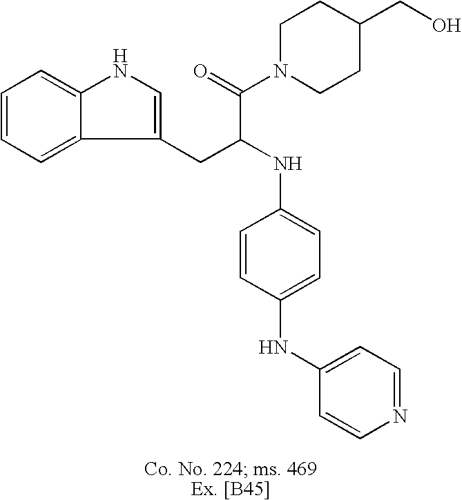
C1=CC=C2C(=C1)NC=C2CC(NC1=CC=C(NC2=CC=NC=C2)C=C1)C(=O)N1CCC(CO)CC1
